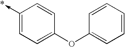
C1(->*)=CC=C(OC2=CC=CC=C2)C=C1
